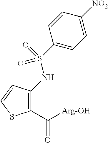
C1(C([Arg-OH])=O)=C(NS(C2=CC=C([NO2])C=C2)(=O)=O)C=CS1
